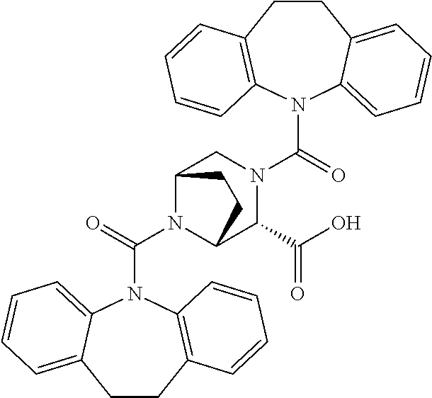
N1(C(=O)N2CC3N(C(=O)N4C5=CC=CC=C5CCC5=C4C=CC=C5)C(C2C(O)=O)CC3)C2=CC=CC=C2CCC2=C1C=CC=C2
